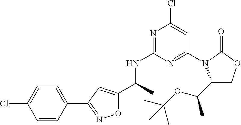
C(C)(NC1=NC(Cl)=CC(N2C(C(OC(C)(C)C)C)COC2=O)=N1)C1=CC(C2=CC=C(Cl)C=C2)=NO1
